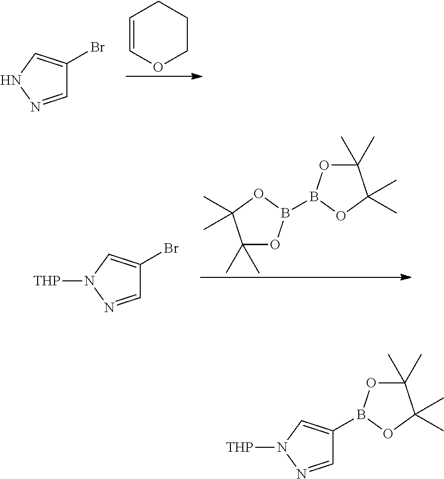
C1=COCCC1.C1=NNC=C1Br.C1(C)(C)OB(B2OC(C)(C)C(C)(C)O2)OC1(C)C.C1=NN([THP])C=C1Br.C1=NN([THP])C=C1B1OC(C)(C)C(C)(C)O1
